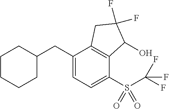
C1(CC2CCCCC2)=CC=C(S(=O)(=O)C(F)(F)F)C2=C1CC(F)(F)C2O
